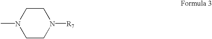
C1N(C)CCN([R7])C1
